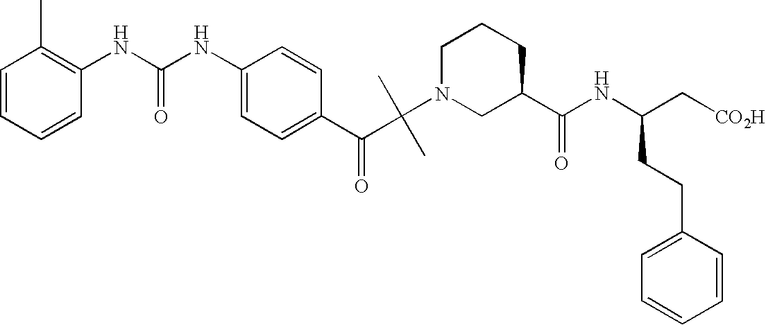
C1=C(NC(NC2=C(C)C=CC=C2)=O)C=CC(C(C(C)(C)N2CC(C(=O)NC(CCC3=CC=CC=C3)C[CO2H])CCC2)=O)=C1
